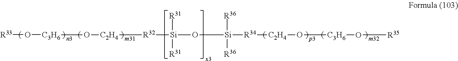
[R33]O[C3H6]O[C2H4][R32][Si](O[Si]([R34][C2H4]O[C3H6]O[R35])([R36])[R36])([R31])[R31]
